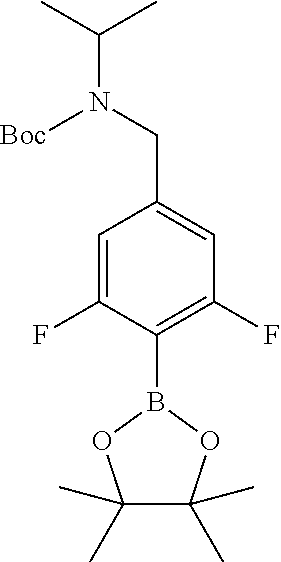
C1=C(F)C(B2OC(C)(C)C(C)(C)O2)=C(F)C=C1CN(C(C)C)[Boc]
